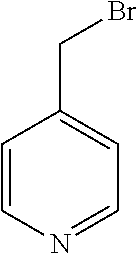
C1=CN=CC=C1CBr
